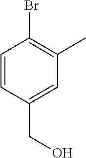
C1=CC(CO)=CC(C)=C1Br
